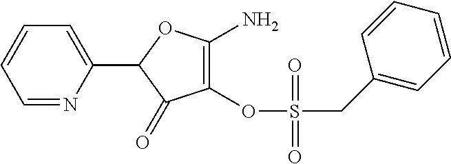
C1=NC(C2C(=O)C(OS(CC3=CC=CC=C3)(=O)=O)=C(N)O2)=CC=C1
